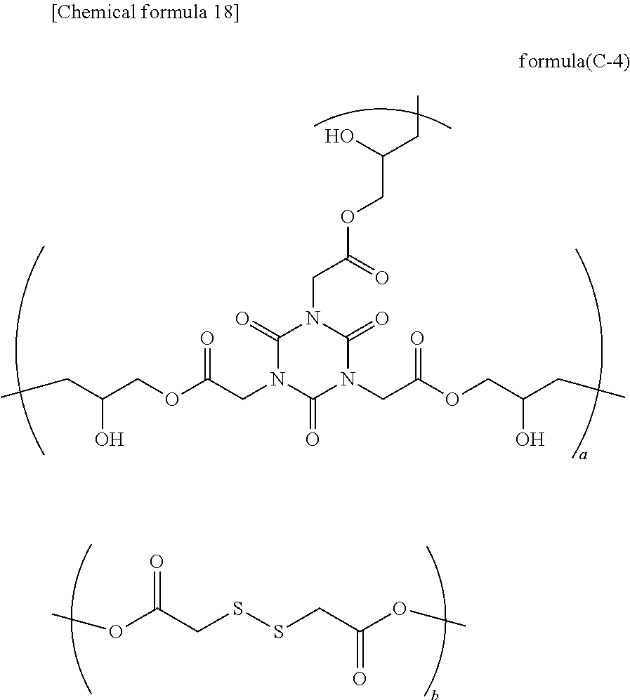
C1(=O)N(CC(OCC(O)CC)=O)C(=O)N(CC(OCC(CC)O)=O)C(=O)N1CC(OCC(CC)O)=O.C(CSSCC(OC)=O)(=O)OC
